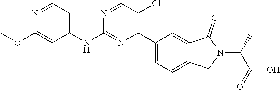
C1=C(OC)N=CC=C1NC1=NC(C2=CC=C3C(=C2)C(=O)N(C(C(O)=O)C)C3)=C(Cl)C=N1
